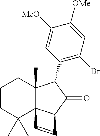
C12(C)C3(C(C(=O)C1C1=C(Br)C=C([OMe])C([MeO])=C1)C=C3)C(C)(C)CCC2
